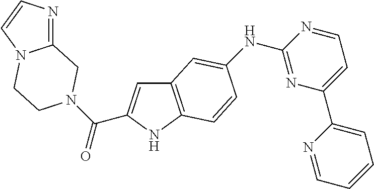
C12=C(NC(C(=O)N3CCN4C(=NC=C4)C3)=C1)C=CC(NC1=NC(C3=CC=CC=N3)=CC=N1)=C2
